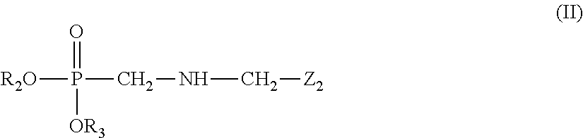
[R2O]P(CNC[Z2])(=O)[OR3]
